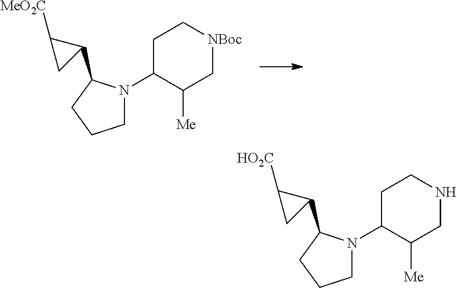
C1N(C2C([Me])C[NBoc]CC2)C(C2C([MeO2C])C2)CC1.C1N(C2C([Me])CNCC2)C(C2C([HO2C])C2)CC1
